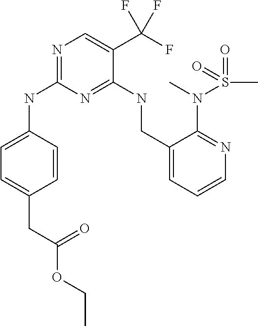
N(C1=NC=C(C(F)(F)F)C(NCC2=CC=CN=C2N(C)S(=O)(C)=O)=N1)C1=CC=C(CC(OCC)=O)C=C1
